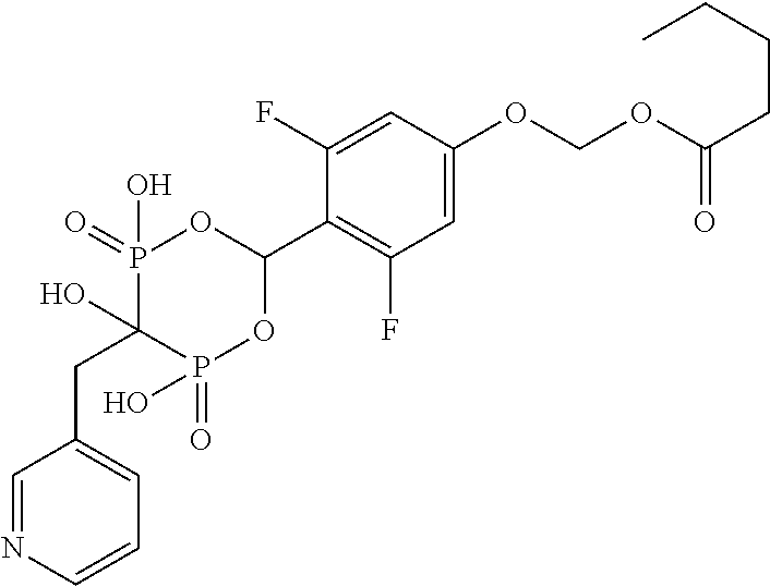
C1=C(OCOC(=O)CCCC)C=C(F)C(C2OP(=O)(O)C(O)(CC3=CC=CN=C3)P(=O)(O)O2)=C1F
